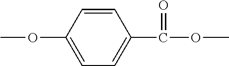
C1=C(OC)C=CC(C(OC)=O)=C1
